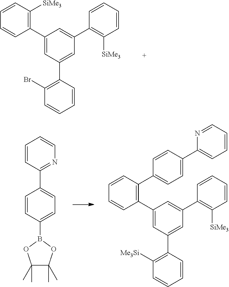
C1(C2=C([SiMe3])C=CC=C2)=CC(C2=C(Br)C=CC=C2)=CC(C2=C([SiMe3])C=CC=C2)=C1.C1=CC(C2=CC=C(B3OC(C)(C)C(C)(C)O3)C=C2)=NC=C1.N1=CC=CC=C1C1=CC=C(C2=C(C3=CC(C4=C([Me3Si])C=CC=C4)=CC(C4=C([SiMe3])C=CC=C4)=C3)C=CC=C2)C=C1
